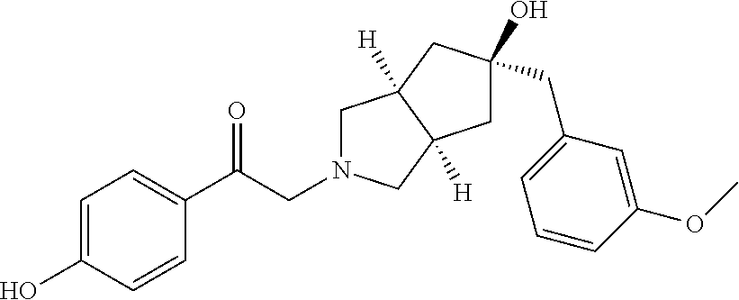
C1=C(O)C=CC(C(CN2CC3([H])C([H])(C2)CC(O)(CC2=CC=CC(OC)=C2)C3)=O)=C1
